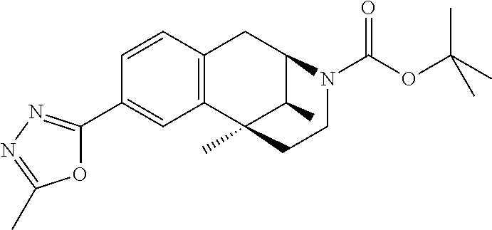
C12=C(C3(C)C(C)C(C1)N(C(OC(C)(C)C)=O)CC3)C=C(C1=NN=C(C)O1)C=C2
